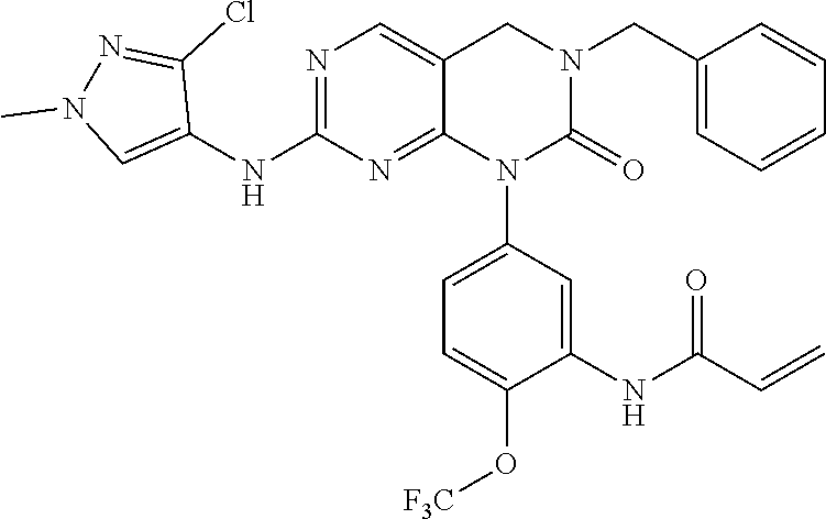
C1=CC(CN2CC3=CN=C(NC4=CN(C)N=C4Cl)N=C3N(C3=CC=C(O[F3C])C(NC(C=C)=O)=C3)C2=O)=CC=C1
